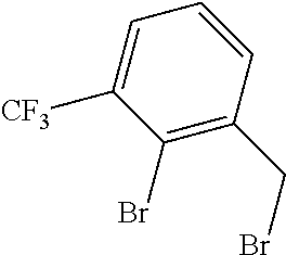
C1(Br)=C(CBr)C=CC=C1[CF3]
